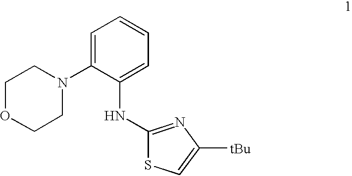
C1=C(N2CCOCC2)C(NC2=NC([tBu])=CS2)=CC=C1
